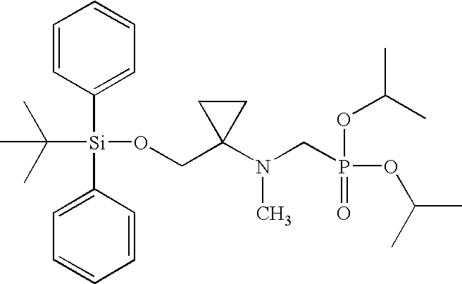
C1=CC([Si](C(C)(C)C)(C2=CC=CC=C2)OCC2(N(CP(=O)(OC(C)C)OC(C)C)C)CC2)=CC=C1
